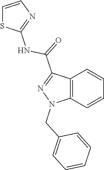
C12=C(C=CC=C1)N(CC1=CC=CC=C1)N=C2C(=O)NC1=NC=CS1
